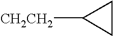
[CH2CH2]C1CC1
